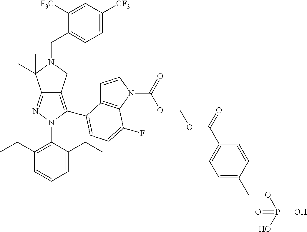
N1=C2C(=C(C3=CC=C(F)C4=C3C=CN4C(OCOC(C3=CC=C(COP(O)(O)=O)C=C3)=O)=O)N1C1=C(CC)C=CC=C1CC)CN(CC1=CC=C([CF3])C=C1[F3C])C2(C)C
